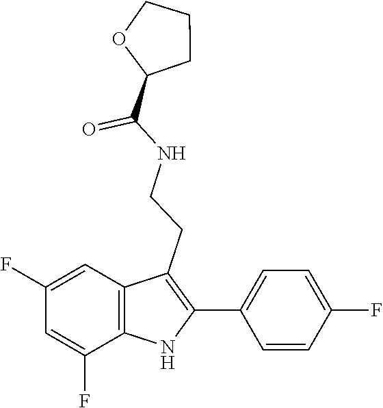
O1CCCC1C(NCCC1=C(C2=CC=C(F)C=C2)NC2=C1C=C(F)C=C2F)=O
